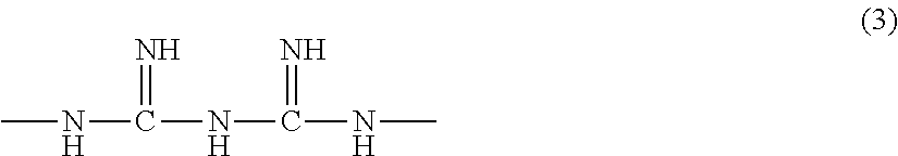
CNC(=N)NC(NC)=N
